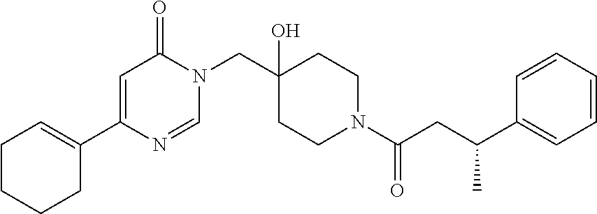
C1CCCC(C2=CC(=O)N(CC3(O)CCN(C(CC(C4=CC=CC=C4)C)=O)CC3)C=N2)=C1
